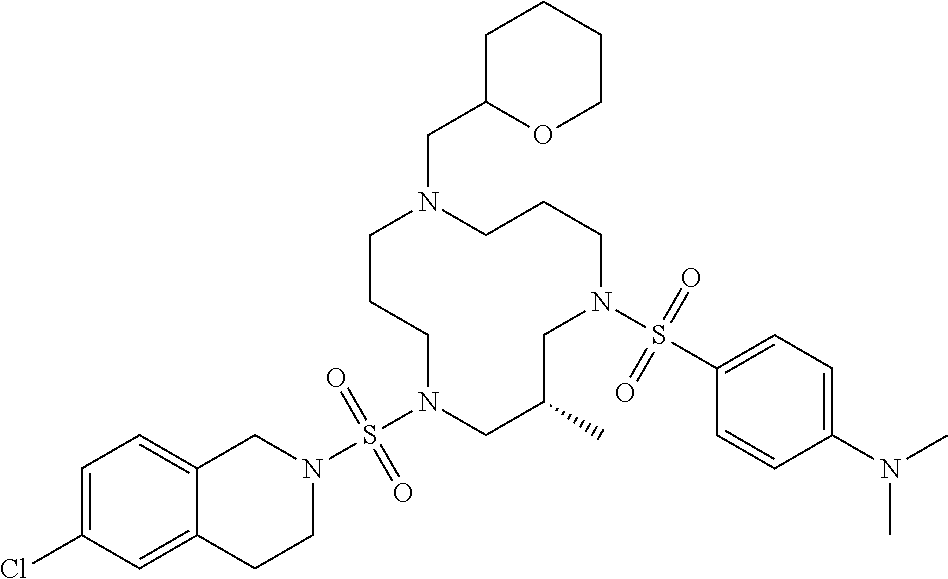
C1CCN(S(N2CC3=CC=C(Cl)C=C3CC2)(=O)=O)CC(C)CN(S(C2=CC=C(N(C)C)C=C2)(=O)=O)CCCN1CC1CCCCO1
